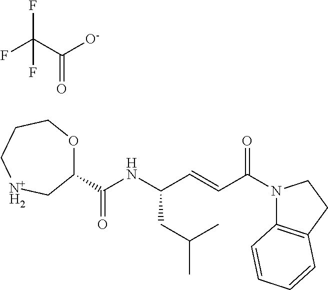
FC(C([O-])=O)(F)F.C1(C(NC(C=CC(N2C3=C(CC2)C=CC=C3)=O)CC(C)C)=O)OCCC[N+H2]C1
